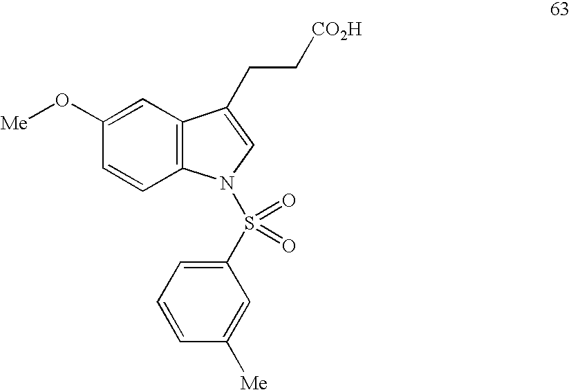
C1=C(O[Me])C=CC2=C1C(CC[CO2H])=CN2S(=O)(=O)C1=CC=CC([Me])=C1
